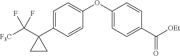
C1=C(C2(C([F3C])(F)F)CC2)C=CC(OC2=CC=C(C([OEt])=O)C=C2)=C1
